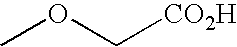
COC[CO2H]
